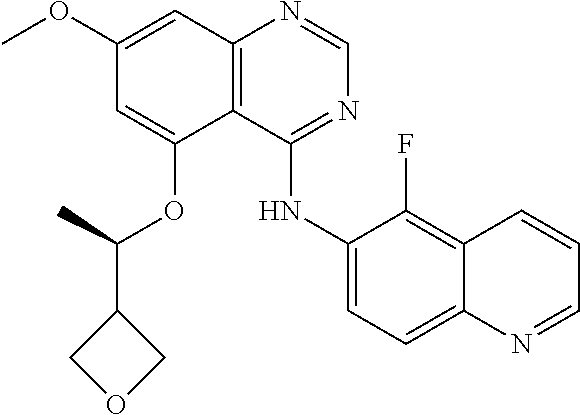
C1=NC2=C(C(OC(C)C3COC3)=CC(OC)=C2)C(NC2=CC=C3C(=C2F)C=CC=N3)=N1
